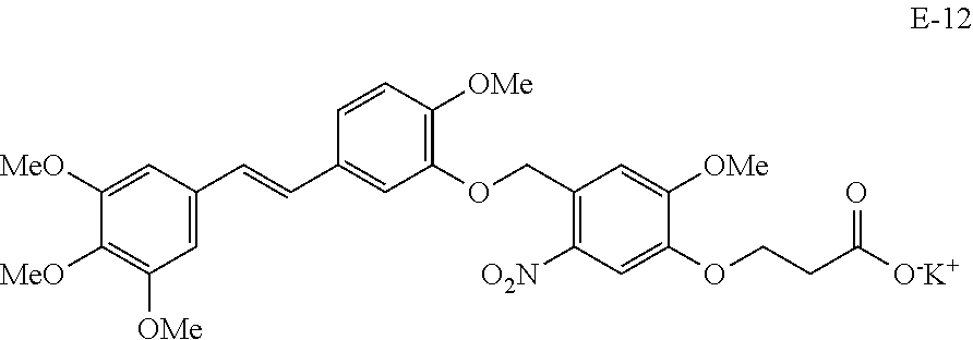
C1([MeO])=CC(C=CC2=CC(OCC3=C([O2N])C=C(OCCC([O-K+])=O)C([OMe])=C3)=C([OMe])C=C2)=CC([OMe])=C1[MeO]
